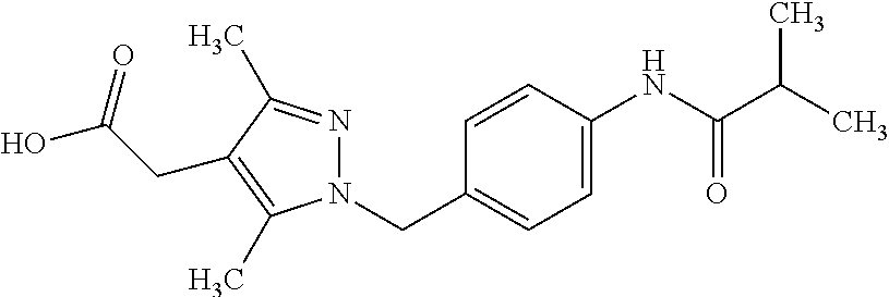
N1(CC2=CC=C(NC(C(C)C)=O)C=C2)N=C(C)C(CC(O)=O)=C1C
